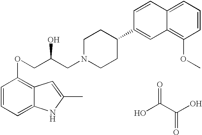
OC(C(O)=O)=O.C1=CC=C2C(=C1OCC(CN1CCC(C3=CC4=C(OC)C=CC=C4C=C3)CC1)O)C=C(C)N2
